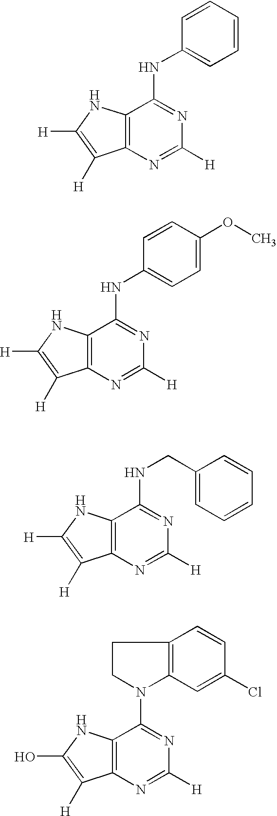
C12=C(N=C([H])N=C1NC1=CC=CC=C1)C([H])=C([H])N2.C12=C(N=C([H])N=C1NC1=CC=C(OC)C=C1)C([H])=C([H])N2.C12=C(N=C([H])N=C1NCC1=CC=CC=C1)C([H])=C([H])N2.C12=C(N=C([H])N=C1N1C3=C(CC1)C=CC(Cl)=C3)C([H])=C(O)N2
